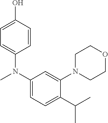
C1=C(O)C=CC(N(C2=CC=C(C(C)C)C(N3CCOCC3)=C2)C)=C1
